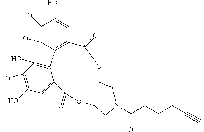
C1(O)=C(O)C2=C(C=C1O)C(=O)OCCN(C(CCCC#C)=O)CCOC(=O)C1=CC(O)=C(O)C(O)=C21
